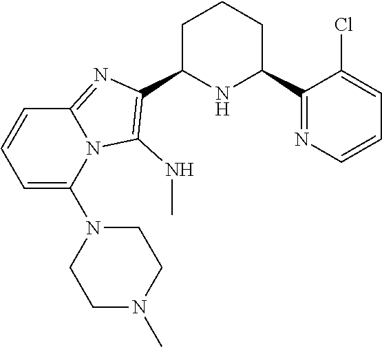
C1C(C2=C(NC)N3C(=N2)C=CC=C3N2CCN(C)CC2)NC(C2=NC=CC=C2Cl)CC1
